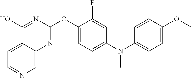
C12=CC=NC=C1N=C(OC1=CC=C(N(C3=CC=C(OC)C=C3)C)C=C1F)N=C2O
